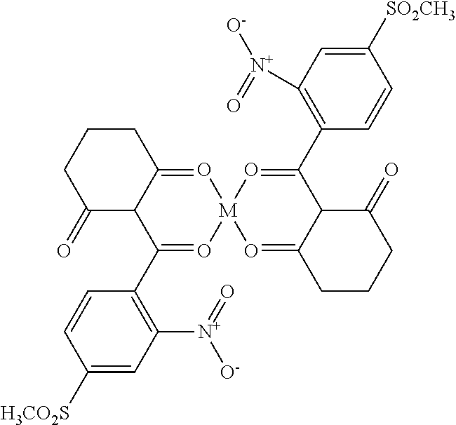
C1CCC(=O)C2C1=O[M]1(O=C2C2=C([N+](=O)[O-])C=C([H3CO2S])C=C2)O=C2C(C(C3=C([N+]([O-])=O)C=C([SO2CH3])C=C3)=O1)C(=O)CCC2
